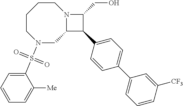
N1(S(C2=CC=CC=C2[Me])(=O)=O)CC2N(CCCC1)C(CO)C2C1=CC=C(C2=CC=CC([CF3])=C2)C=C1
